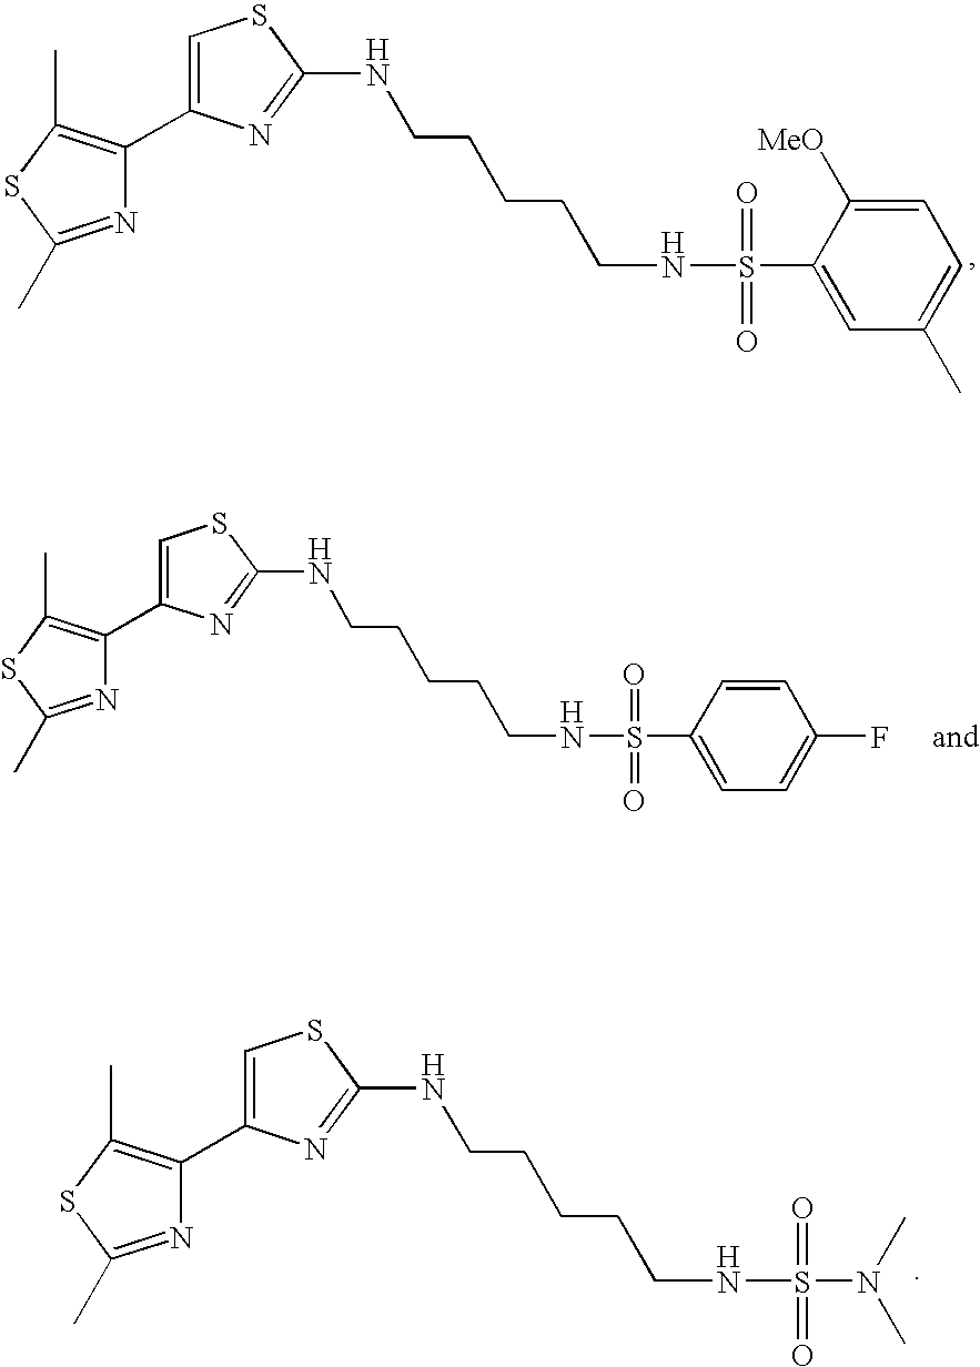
N1=C(C)SC(C)=C1C1=CSC(NCCCCCNS(=O)(=O)C2=CC(C)=CC=C2[MeO])=N1.N1=C(C)SC(C)=C1C1=CSC(NCCCCCNS(=O)(=O)C2=CC=C(F)C=C2)=N1.N1=C(C)SC(C)=C1C1=CSC(NCCCCCNS(=O)(=O)N(C)C)=N1
